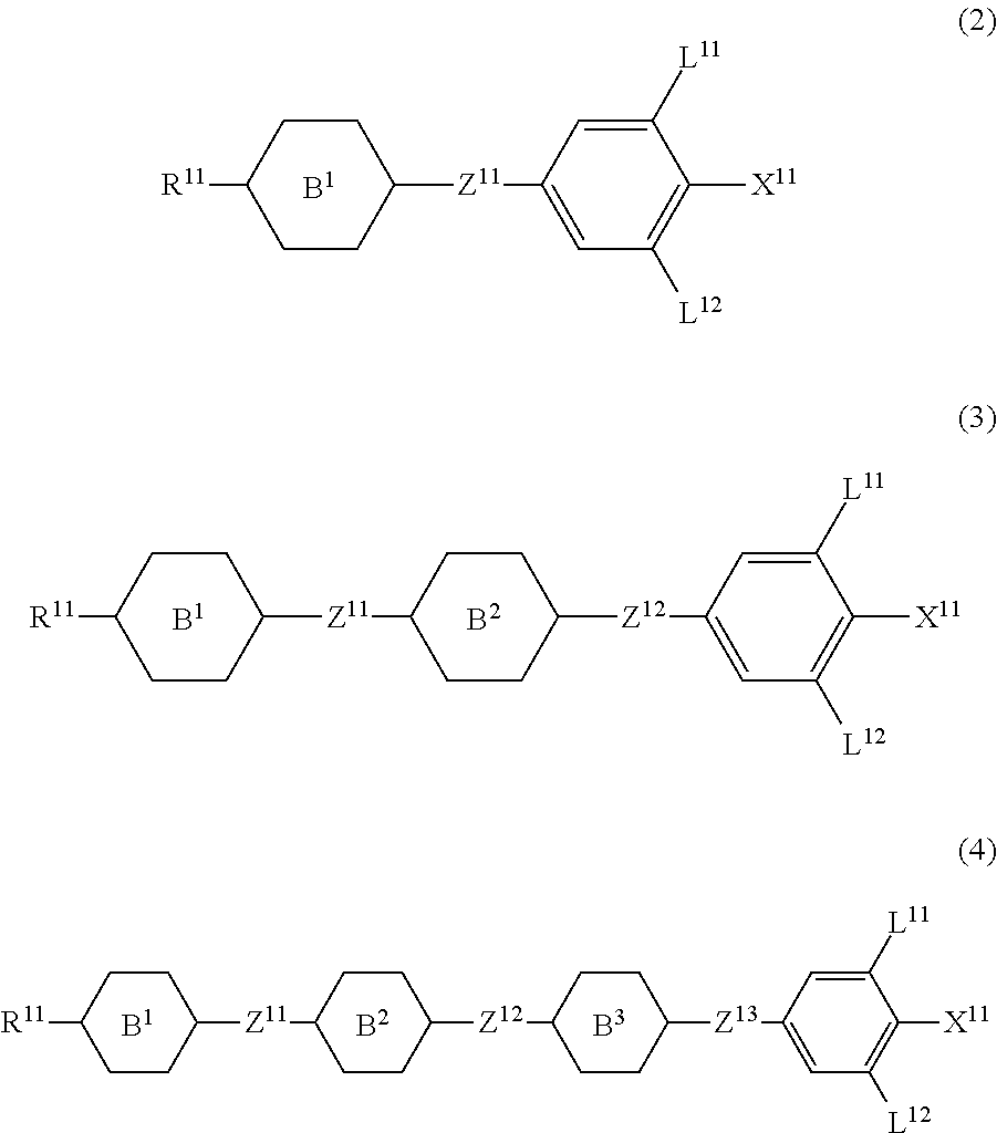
[R11]C1CCC([Z11]C2CCC([Z12]C3CCC([Z13]C4=CC([L12])=C([X11])C([L11])=C4)CC3)CC2)CC1.[R11]C1CCC([Z11]C2CCC([Z12]C3=CC([L12])=C([X11])C([L11])=C3)CC2)CC1.[R11]C1CCC([Z11]C2=CC([L12])=C([X11])C([L11])=C2)CC1
